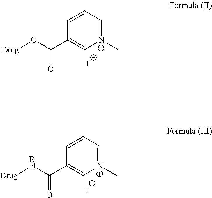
C1=C(C(=O)[RN][Drug])C=CC=[N+]1C.[I-].C1=C(C(=O)O[Drug])C=CC=[N+]1C.[I-]
